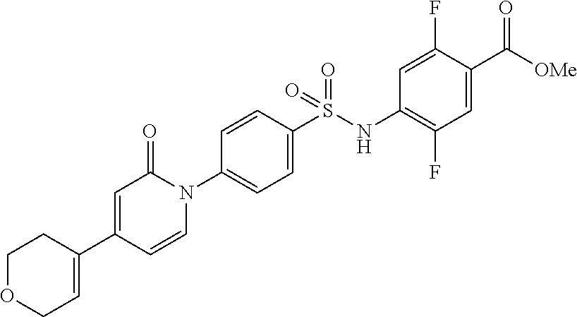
C1=C(S(NC2=C(F)C=C(C([OMe])=O)C(F)=C2)(=O)=O)C=CC(N2C(=O)C=C(C3=CCOCC3)C=C2)=C1
